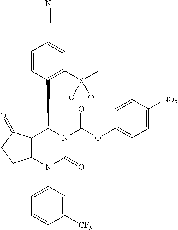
C1=CC(C2N(C(OC3=CC=C([NO2])C=C3)=O)C(=O)N(C3=CC=CC([CF3])=C3)C3=C2C(=O)CC3)=C(S(C)(O)O)C=C1C#N
